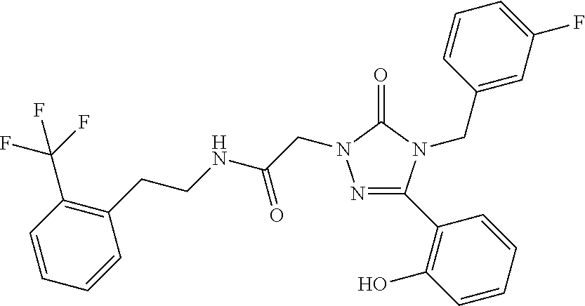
N1=C(C2=C(O)C=CC=C2)N(CC2=CC(F)=CC=C2)C(=O)N1CC(=O)NCCC1=C(C(F)(F)F)C=CC=C1
